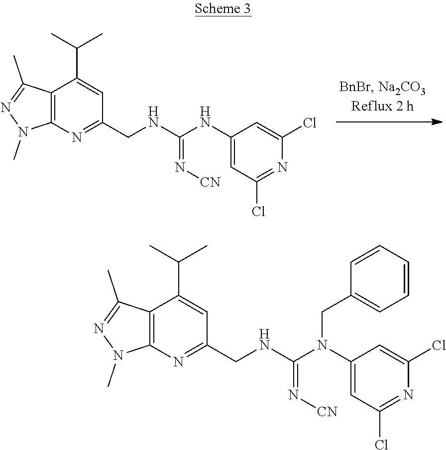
C12=C(N=C(CNC(NC3=CC(Cl)=NC(Cl)=C3)=N[CN])C=C1C(C)C)N(C)N=C2C.C12=C(N=C(CNC(N(C3=CC(Cl)=NC(Cl)=C3)CC3=CC=CC=C3)=N[CN])C=C1C(C)C)N(C)N=C2C
